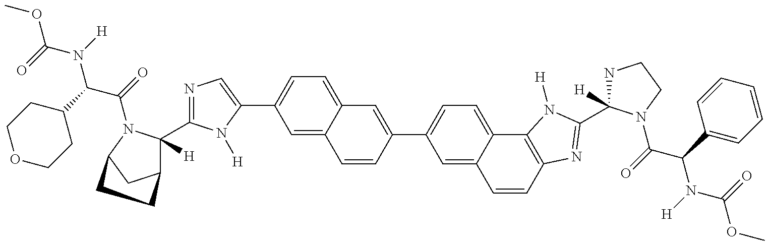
O=C(N([H])C(C1CCOCC1)C(=O)N1C([H])(C2=NC=C(C3=CC=C4C(=C3)C=CC(C3=CC=C5C(=C3)C=CC3=C5N([H])C(C5([H])NCCN5C(=O)C(C5=CC=CC=C5)N([H])C(=O)OC)=N3)=C4)N2[H])C2CC1CC2)OC
